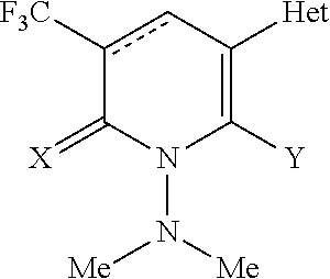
c1([CF3])cC([Het])=C([Y])N(N([Me])[Me])C1=[X]
